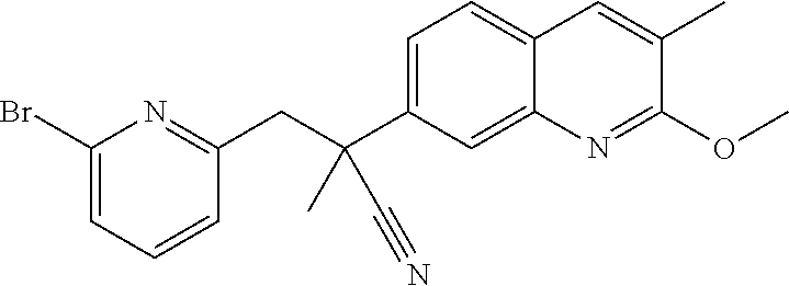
C1=C2C(=CC=C1C(CC1=NC(Br)=CC=C1)(C)C#N)C=C(C)C(OC)=N2
